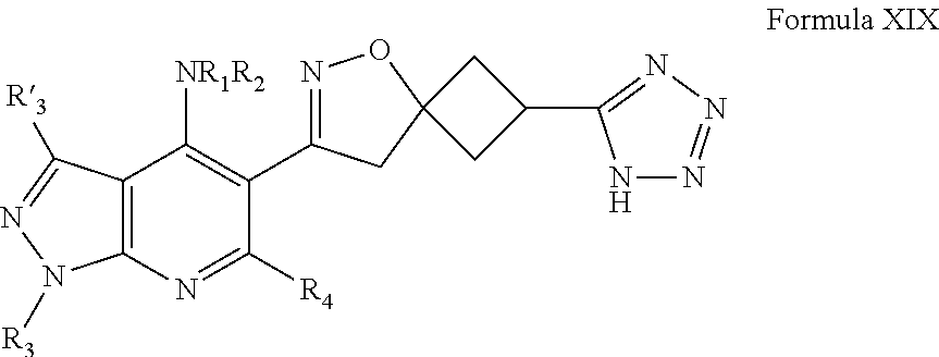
C1(C2=NOC3(C2)CC(C2=NN=NN2)C3)=C([NR1R2])C2=C(N=C1[R4])N([R3])N=C2[R3]
